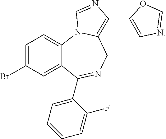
C1=C(Br)C=C2C(=C1)N1C(=C(C3=CN=CO3)N=C1)CN=C2C1=CC=CC=C1F
